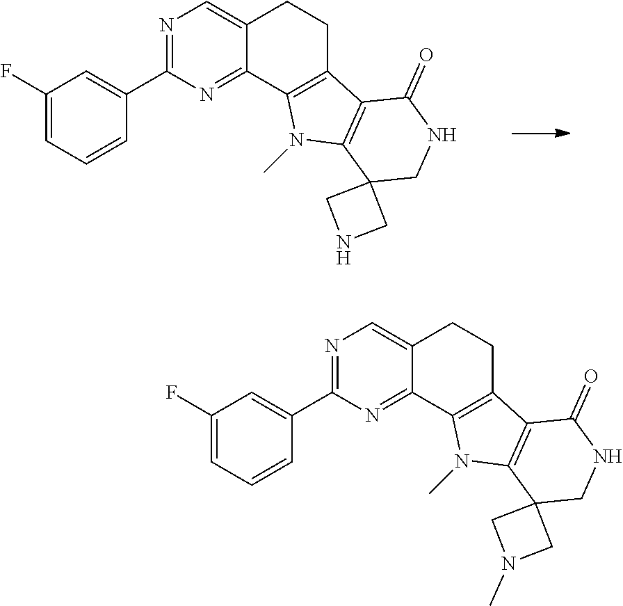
C1(F)=CC=CC(C2=NC=C3C(=N2)C2=C(CC3)C3=C(N2C)C2(CNC3=O)CNC2)=C1.C1(F)=CC=CC(C2=NC=C3C(=N2)C2=C(CC3)C3=C(N2C)C2(CNC3=O)CN(C)C2)=C1
